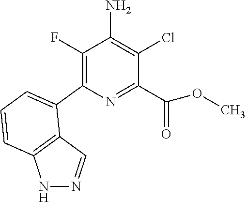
N1=C(C(=O)OC)C(Cl)=C(N)C(F)=C1C1=CC=CC2=C1C=NN2
